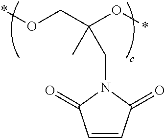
*OCC(O*)(C)CN1C(=O)C=CC1=O
